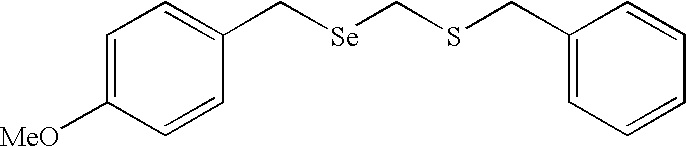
C1=C([MeO])C=CC(C[Se]CSCC2=CC=CC=C2)=C1
